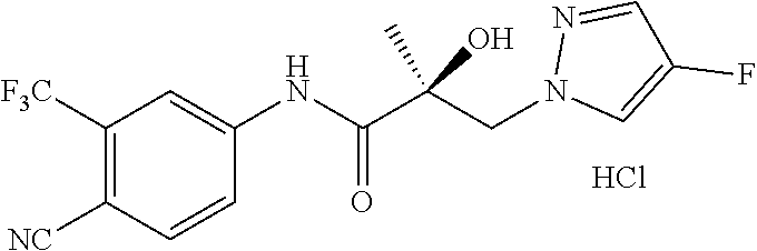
C1([NC])=C([F3C])C=C(NC(C(CN2C=C(F)C=N2)(C)O)=O)C=C1.Cl
